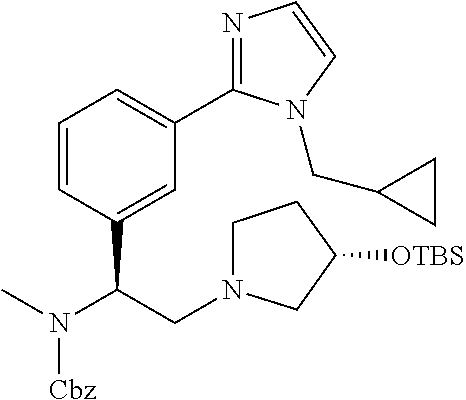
C1=CC(C(CN2CCC([OTBS])C2)N(C)[Cbz])=CC(C2=NC=CN2CC2CC2)=C1
